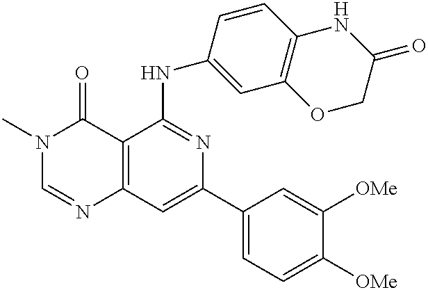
C12=C(C=C(C3=CC=C([OMe])C([OMe])=C3)N=C1NC1=CC3=C(C=C1)NC(=O)CO3)N=CN(C)C2=O
